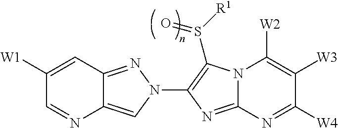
C12=CN(C3=C(S([R1])=O)N4C(=N3)N=C([W4])C([W3])=C4[W2])N=C1C=C([W1])C=N2
